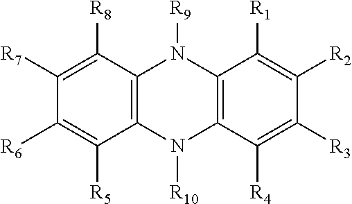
C12=C(C([R8])=C([R7])C([R6])=C1[R5])N([R9])C1=C(N2[R10])C([R4])=C([R3])C([R2])=C1[R1]
